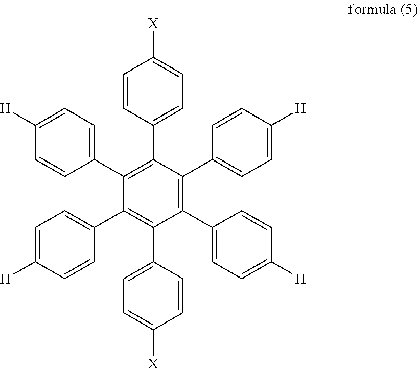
C1(C2=CC=C([H])C=C2)=C(C2=CC=C([X])C=C2)C(C2=CC=C([H])C=C2)=C(C2=CC=C([H])C=C2)C(C2=CC=C([X])C=C2)=C1C1=CC=C([H])C=C1
